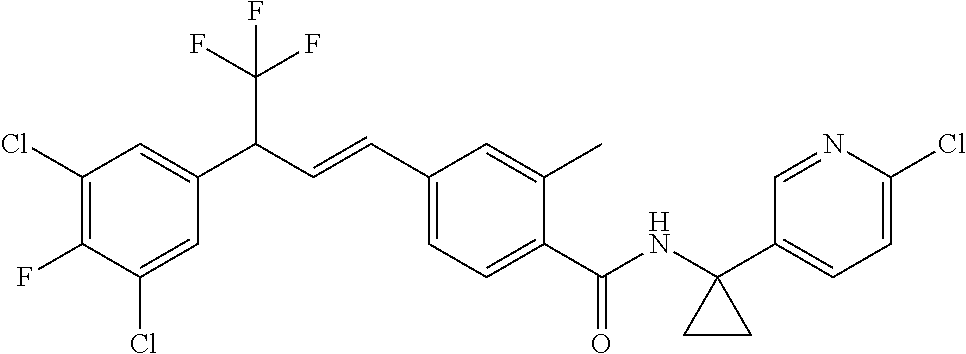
C1(Cl)=CC(C(C=CC2=CC=C(C(NC3(C4=CC=C(Cl)N=C4)CC3)=O)C(C)=C2)C(F)(F)F)=CC(Cl)=C1F
